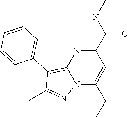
N12C(C(C)C)=CC(C(N(C)C)=O)=NC1=C(C1=CC=CC=C1)C(C)=N2
